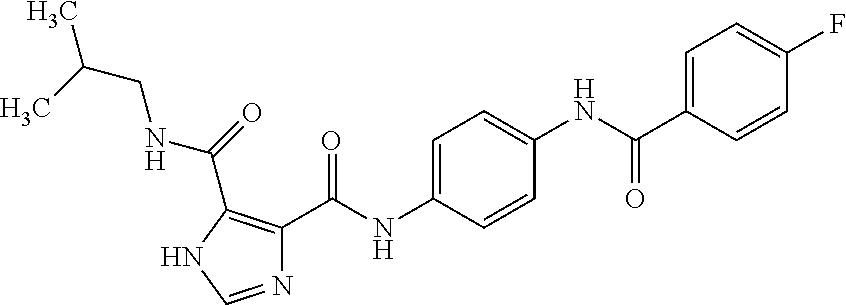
C1=C(NC(C2=C(C(=O)NCC(C)C)NC=N2)=O)C=CC(NC(C2=CC=C(F)C=C2)=O)=C1
